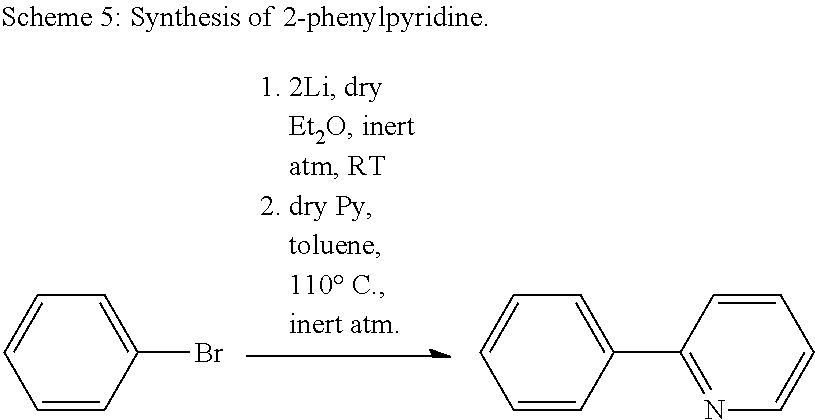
C1=CC(Br)=CC=C1.C1=CC(C2=NC=CC=C2)=CC=C1
